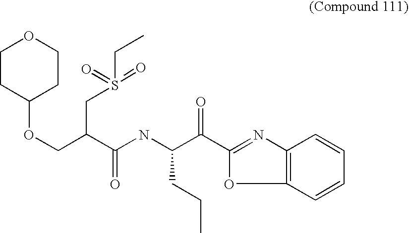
C1CC(OCC(CS(CC)(=O)=O)C(NC(C(C2=NC3=C(O2)C=CC=C3)=O)CCC)=O)CCO1
